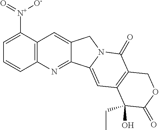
C12=C(C([N+]([O-])=O)=CC=C1)C=C1C(=N2)C2=CC3=C(C(=O)N2C1)COC(=O)C3(O)CC
